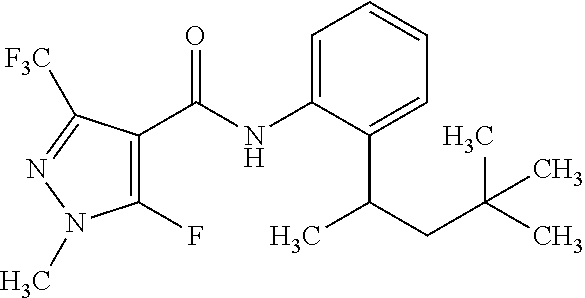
C1=C(NC(=O)C2=C(F)N(C)N=C2[F3C])C(C(CC(C)(C)C)C)=CC=C1
